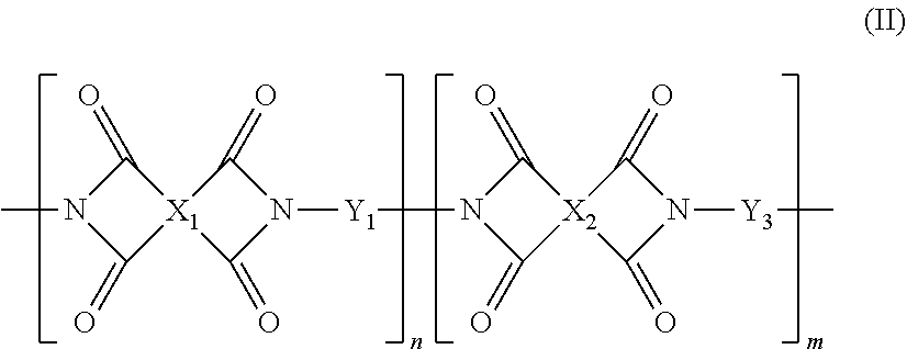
C1(=O)[X1]2(C(=O)N1C)C(=O)N([Y1]N1C(=O)[X2]3(C1=O)C(=O)N([Y3]C)C3=O)C2=O
